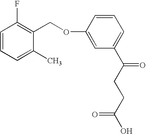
C1(COC2=CC(C(CCC(O)=O)=O)=CC=C2)=C(F)C=CC=C1C
